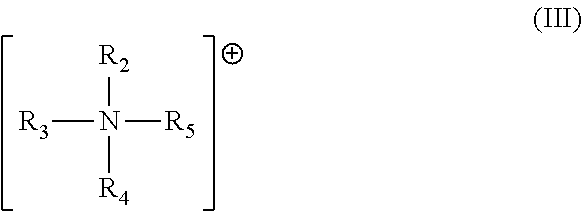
N([R5])([R3])([R2])[R4]
